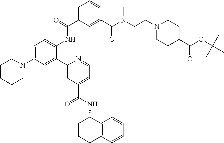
C1=C(C(NC2=CC=C(N3CCCCC3)C=C2C2=CC(C(NC3CCCC4=C3C=CC=C4)=O)=CC=N2)=O)C=C(C(N(CCN2CCC(C(OC(C)(C)C)=O)CC2)C)=O)C=C1
